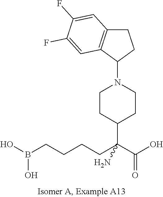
OB(CCCCC(C(O)=O)(N)C1CCN(C2CCC3=C2C=C(F)C(F)=C3)CC1)O
